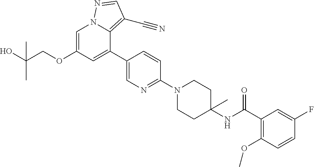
C1=C(OCC(O)(C)C)C=C(C2=CN=C(N3CCC(NC(C4=C(OC)C=CC(F)=C4)=O)(C)CC3)C=C2)C2=C(C#N)C=NN12
